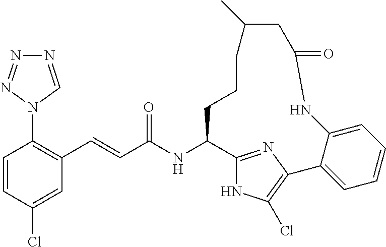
C1=CC(Cl)=CC(C=CC(NC2C3=NC(=C(Cl)N3)C3=CC=CC=C3NC(=O)CC(C)CCC2)=O)=C1N1C=NN=N1
